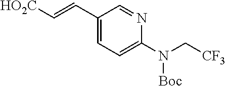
C1(C=C[HO2C])=CC=C(N(C[CF3])[Boc])N=C1
